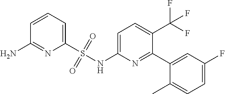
C1=C(NS(C2=CC=CC(N)=N2)(=O)=O)N=C(C2=CC(F)=CC=C2C)C(C(F)(F)F)=C1
